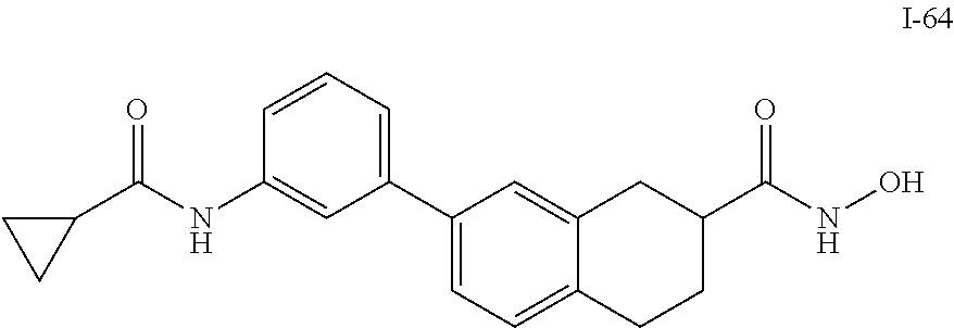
C1(C(NC2=CC(C3=CC=C4C(=C3)CC(C(NO)=O)CC4)=CC=C2)=O)CC1
